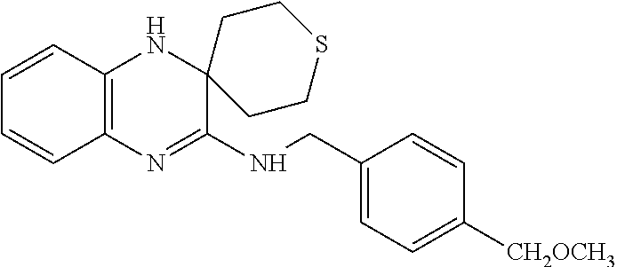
C1=CC2=C(C=C1)N=C(NCC1=CC=C([CH2OCH3])C=C1)C1(N2)CCSCC1
